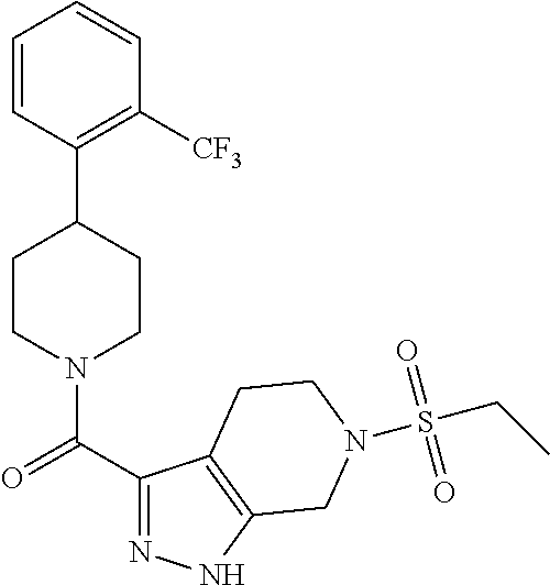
C1CN(C(C2=NNC3=C2CCN(S(CC)(=O)=O)C3)=O)CCC1C1=C([CF3])C=CC=C1
